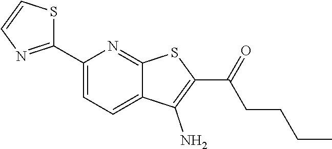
C1(C2=CC=C3C(=N2)SC(C(=O)CCCC)=C3N)=NC=CS1
